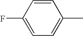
FC1=CC=C(C)C=C1
